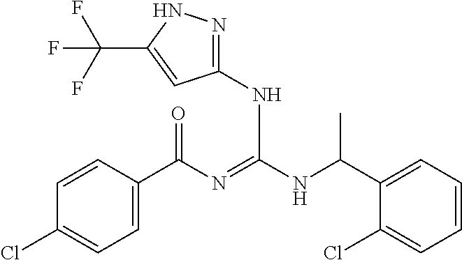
C1=CC(C(N=C(NC(C2=CC=CC=C2Cl)C)NC2=NNC(C(F)(F)F)=C2)=O)=CC=C1Cl
